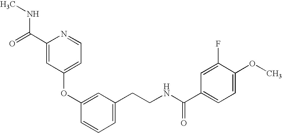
C1(OC2=CC(CCNC(=O)C3=CC=C(OC)C(F)=C3)=CC=C2)=CC=NC(C(NC)=O)=C1
